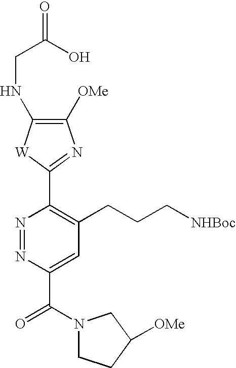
N1=NC(C(N2CCC([OMe])C2)=O)=CC(CCC[NHBoc])=C1C1=NC([OMe])=C(NCC(=O)O)[W]1
